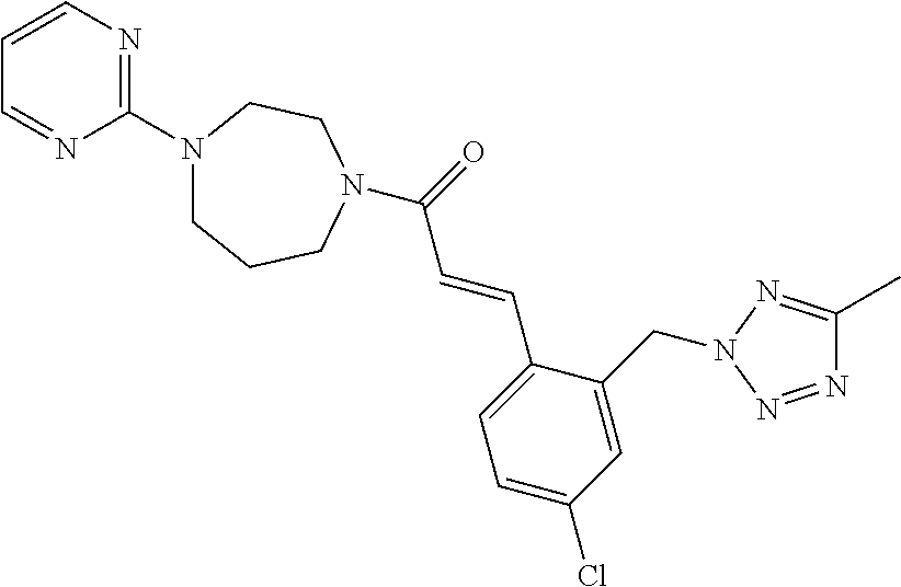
N1(C2=NC=CC=N2)CCCN(C(=O)C=CC2=CC=C(Cl)C=C2CN2N=C(C)N=N2)CC1
